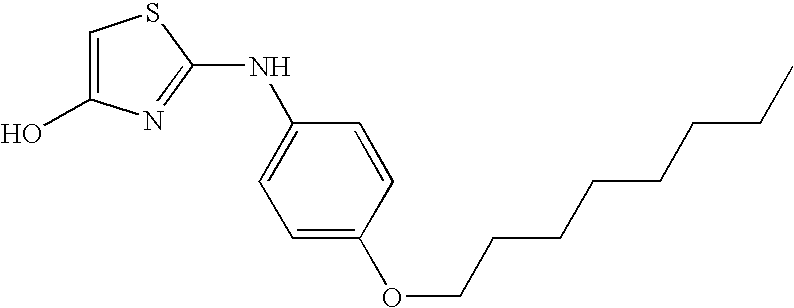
C1=C(O)N=C(NC2=CC=C(OCCCCCCCC)C=C2)S1
